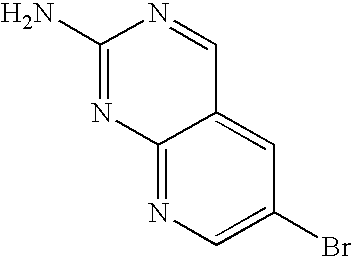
C1(N)=NC2=NC=C(Br)C=C2C=N1
